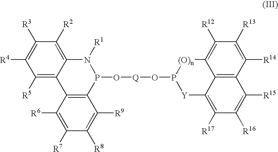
C1([R5])=C2C(=C([R2])C([R3])=C1[R4])N([R1])P(O[Q]OP1[Y]C3=C([R17])C([R16])=C([R15])C4=C3C(=C([R12])C([R13])=C4[R14])[(O)n]1)C1=C2C([R6])=C([R7])C([R8])=C1[R9]
